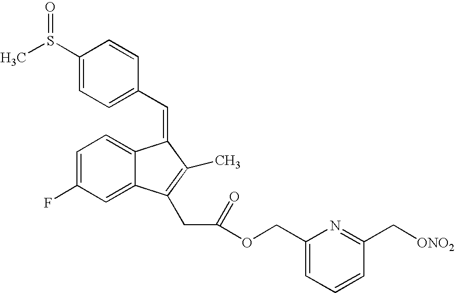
C1=C(F)C=C2C(=C1)C(=CC1=CC=C(S(C)=O)C=C1)C(C)=C2CC(OCC1=CC=CC(C[ONO2])=N1)=O
